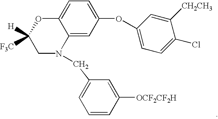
C12=CC(OC3=CC=C(Cl)C([CH2CH3])=C3)=CC=C1OC([H])([F3C])CN2CC1=CC=CC([OCF2CF2H])=C1
